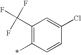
C1=C(Cl)C=CC(*)=C1C(F)(F)F
